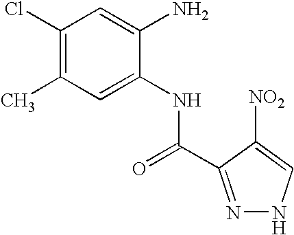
C1=C(NC(=O)C2=NNC=C2[NO2])C(N)=CC(Cl)=C1C
